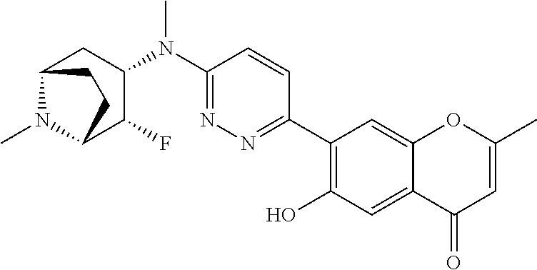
C1(N(C2=NN=C(C3=C(O)C=C4C(=C3)OC(C)=CC4=O)C=C2)C)CC2N(C)C(C1F)CC2
